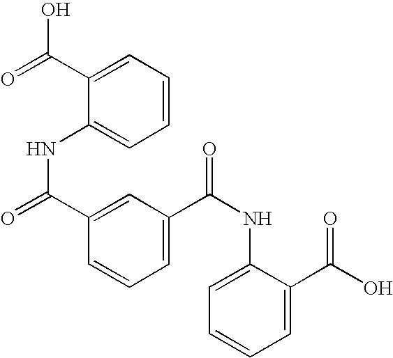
C1=C(C(=O)O)C(NC(=O)C2=CC(C(NC3=CC=CC=C3C(=O)O)=O)=CC=C2)=CC=C1
